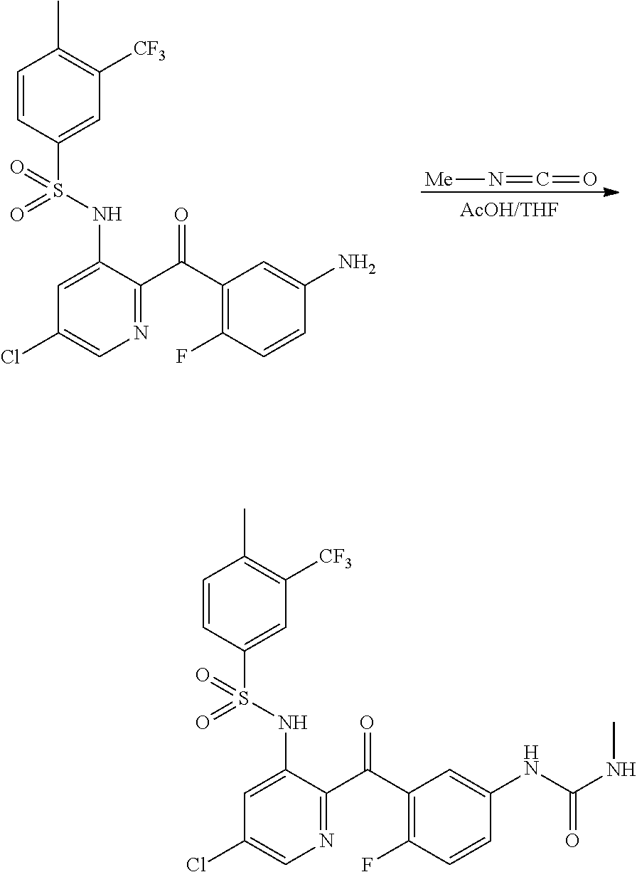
[Me]N=C=O.C1=CC(S(NC2=CC(Cl)=CN=C2C(C2=C(F)C=CC(N)=C2)=O)(=O)=O)=CC([CF3])=C1C.C1=CC(S(NC2=CC(Cl)=CN=C2C(C2=C(F)C=CC(NC(NC)=O)=C2)=O)(=O)=O)=CC([CF3])=C1C
